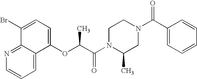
N1(C(C(OC2=CC=C(Br)C3=NC=CC=C23)C)=O)CCN(C(C2=CC=CC=C2)=O)CC1C
